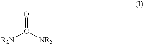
O=C([R2N])[NR2]
